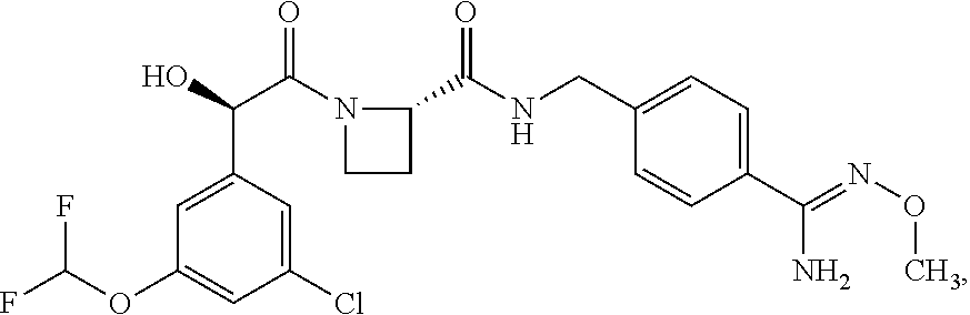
C1(Cl)=CC(C(C(=O)N2CCC2C(NCC2=CC=C(C(N)=NOC)C=C2)=O)O)=CC(OC(F)F)=C1
